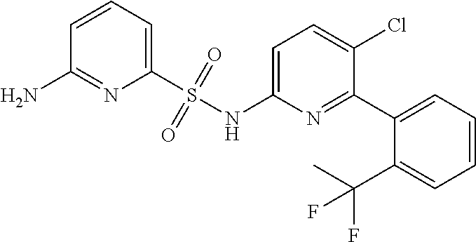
C1=CC=C(S(NC2=CC=C(Cl)C(C3=CC=CC=C3C(C)(F)F)=N2)(=O)=O)N=C1N
